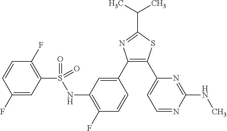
C1=CC(F)=C(S(NC2=C(F)C=CC(C3=C(C4=CC=NC(NC)=N4)SC(C(C)C)=N3)=C2)(=O)=O)C=C1F
